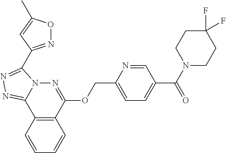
C1=CC2=C(C=C1)C(OCC1=CC=C(C(N3CCC(F)(F)CC3)=O)C=N1)=NN1C2=NN=C1C1=NOC(C)=C1
